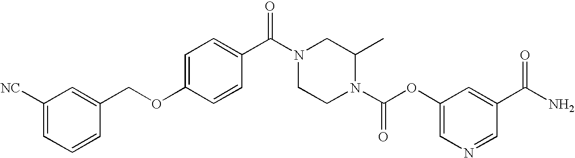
C(N1CCN(C(=O)OC2=CN=CC(C(=O)N)=C2)C(C)C1)(=O)C1=CC=C(OCC2=CC([NC])=CC=C2)C=C1
